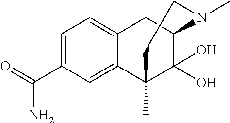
C1=C(C(=O)N)C=C2C(=C1)CC1C(O)(O)C2(C)CCN1C
